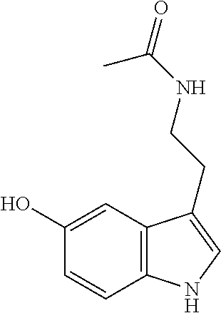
C12=C(C=C(O)C=C1)C(CCNC(=O)C)=CN2
